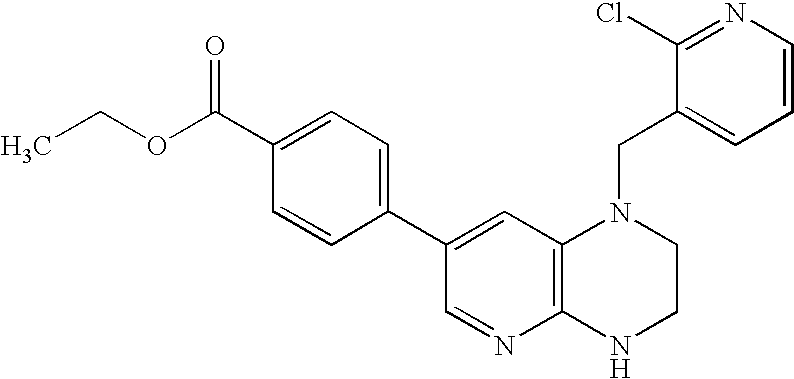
C1(C2=CC=C(C(OCC)=O)C=C2)=CC2=C(N=C1)NCCN2CC1=CC=CN=C1Cl
